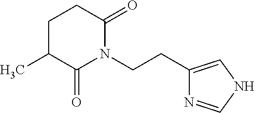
C1(CCN2C(=O)CCC(C)C2=O)=CNC=N1
